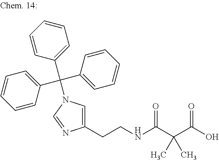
C1(CCNC(C(C(O)=O)(C)C)=O)=CN(C(C2=CC=CC=C2)(C2=CC=CC=C2)C2=CC=CC=C2)C=N1
